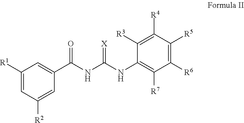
C1([R1])=CC([R2])=CC(C(NC(NC2=C([R7])C([R6])=C([R5])C([R4])=C2[R3])=[X])=O)=C1
